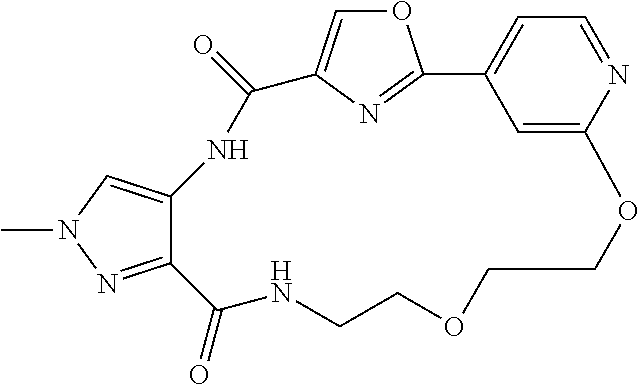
O1C=C2N=C1C1=CC=NC(=C1)OCCOCCNC(=O)C1=NN(C)C=C1NC2=O
